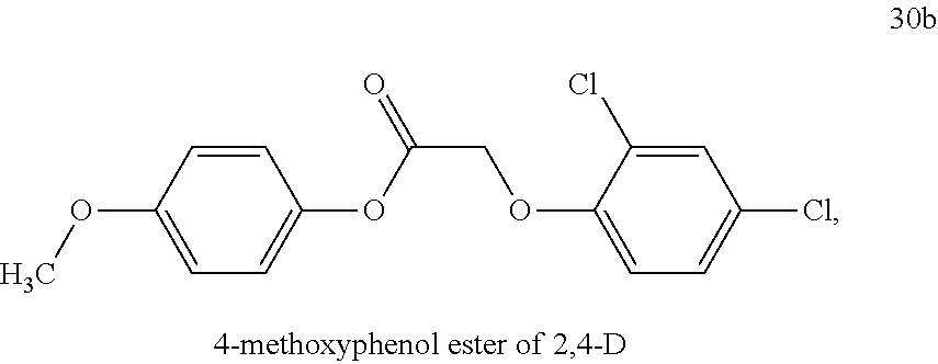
C1=CC(OC)=CC=C1OC(COC1=CC=C(Cl)C=C1Cl)=O
